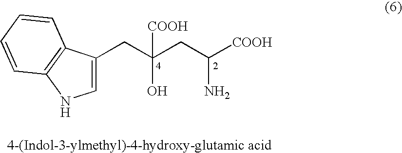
C(C(CC([COOH])N)(O)[COOH])C1=CNC2=C1C=CC=C2
